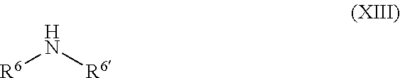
[R6]N[R6]
